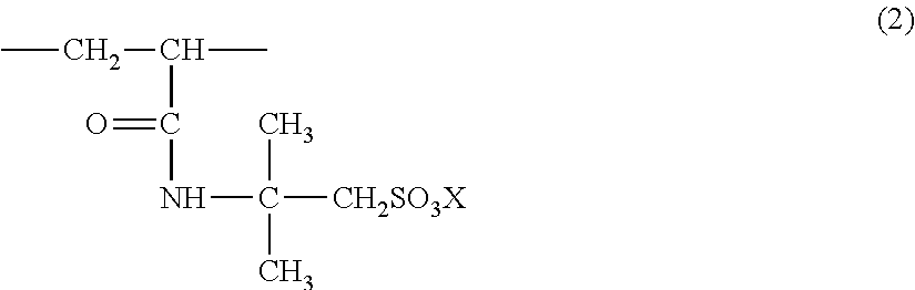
CCC(C)C(NC([CH2SO3X])(C)C)=O
